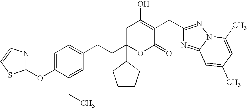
O(C1=CC=C(CCC2(C3CCCC3)OC(=O)C(CC3=NN4C(=N3)C=C(C)C=C4C)=C(O)C2)C=C1CC)C1=NC=CS1
